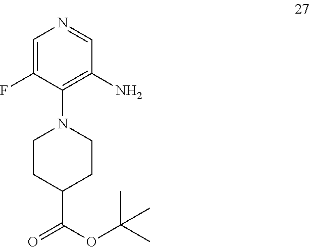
C1(N2CCC(C(=O)OC(C)(C)C)CC2)=C(N)C=NC=C1F
